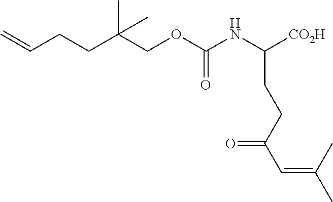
C(CCC(COC(NC([CO2H])CCC(C=C(C)C)=O)=O)(C)C)=C
